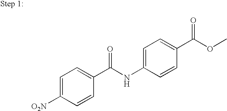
C1=C([O2N])C=CC(C(NC2=CC=C(C(OC)=O)C=C2)=O)=C1
